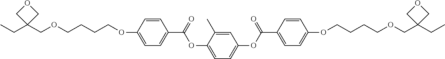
C1=C(OCCCCOCC2(CC)COC2)C=CC(C(=O)OC2=CC=C(OC(C3=CC=C(OCCCCOCC4(CC)COC4)C=C3)=O)C=C2C)=C1
